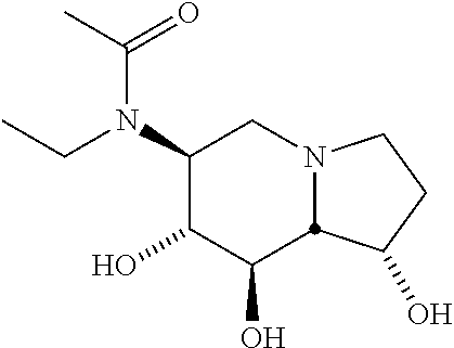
C1(N(C(C)=O)CC)C(O)C(O)C2N(C1)CCC2O
